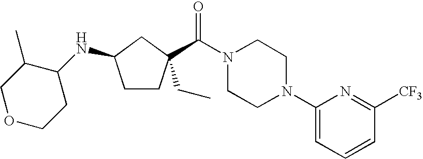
C1CC(C(=O)N2CCN(C3=CC=CC([CF3])=N3)CC2)(CC)CC1NC1C(C)COCC1
